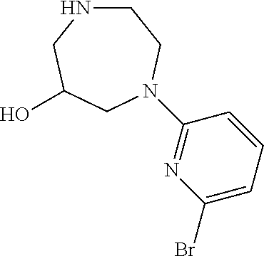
C1NCC(O)CN(C2=NC(Br)=CC=C2)C1
